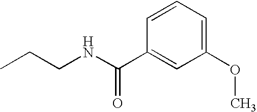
C1(C(NCCC)=O)=CC(OC)=CC=C1
